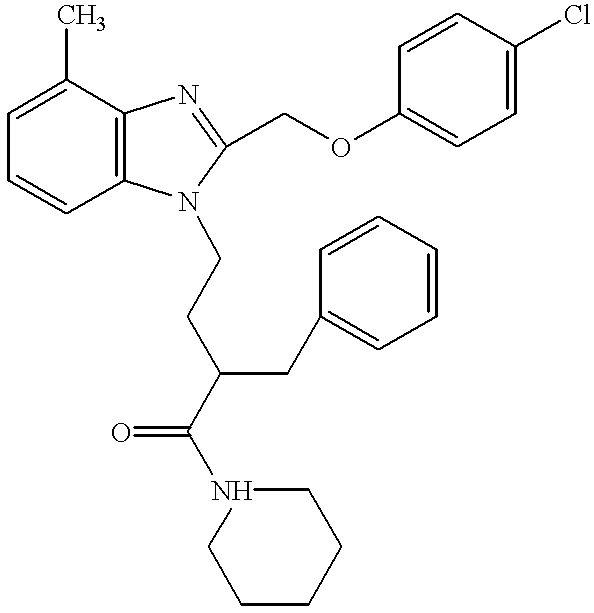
C1=C(C)C2=C(C=C1)N(CCC(C(N1CCCCC1)=O)CC1=CC=CC=C1)C(COC1=CC=C(Cl)C=C1)=N2
